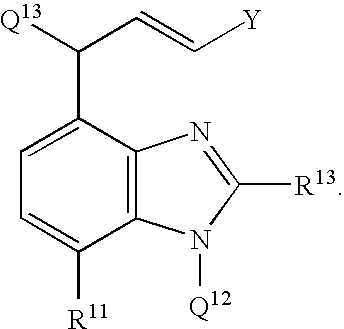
C1=C(C([Q13])C=C[Y])C2=C(C([R11])=C1)N([Q12])C([R13])=N2
